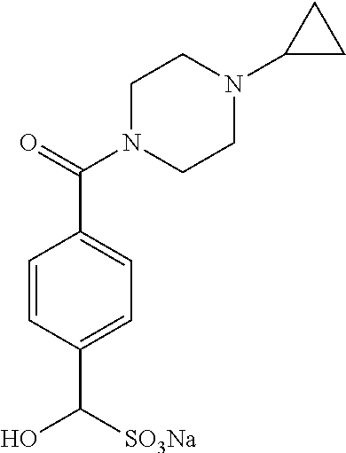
C1=CC(C([SO3Na])O)=CC=C1C(=O)N1CCN(C2CC2)CC1
